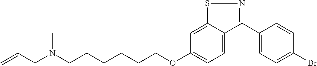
C1(C2=NSC3=CC(OCCCCCCN(CC=C)C)=CC=C23)=CC=C(Br)C=C1
